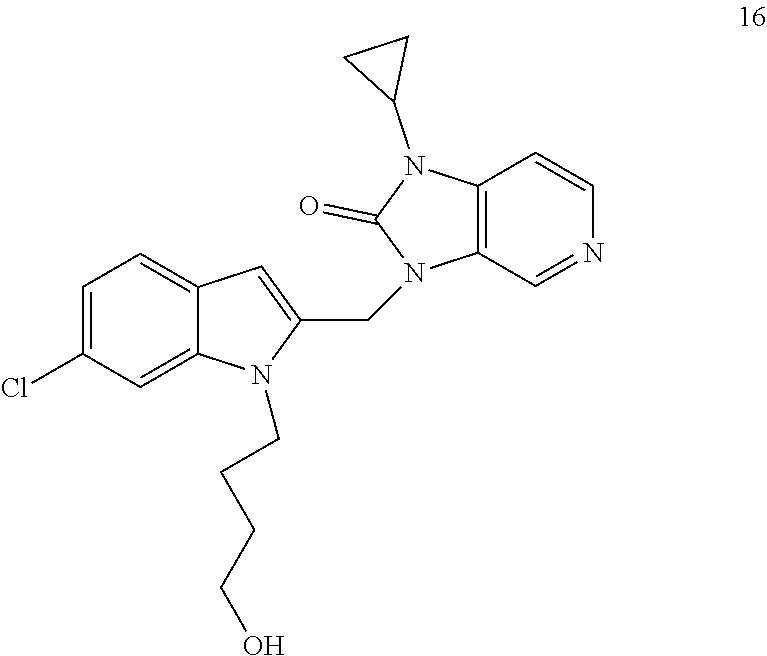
C1=C(Cl)C=C2C(=C1)C=C(CN1C3=C(N(C4CC4)C1=O)C=CN=C3)N2CCCCO
